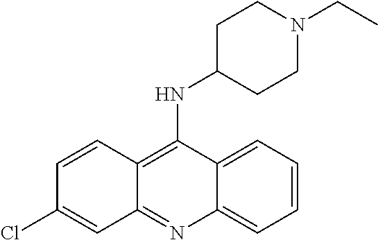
N(C1=C2C(=NC3=CC=CC=C13)C=C(Cl)C=C2)C1CCN(CC)CC1
